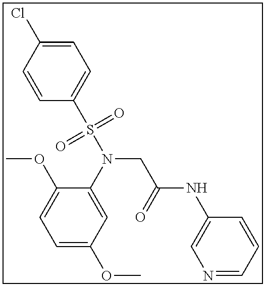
C1=C(Cl)C=CC(S(N(CC(NC2=CN=CC=C2)=O)C2=CC(OC)=CC=C2OC)(=O)=O)=C1
